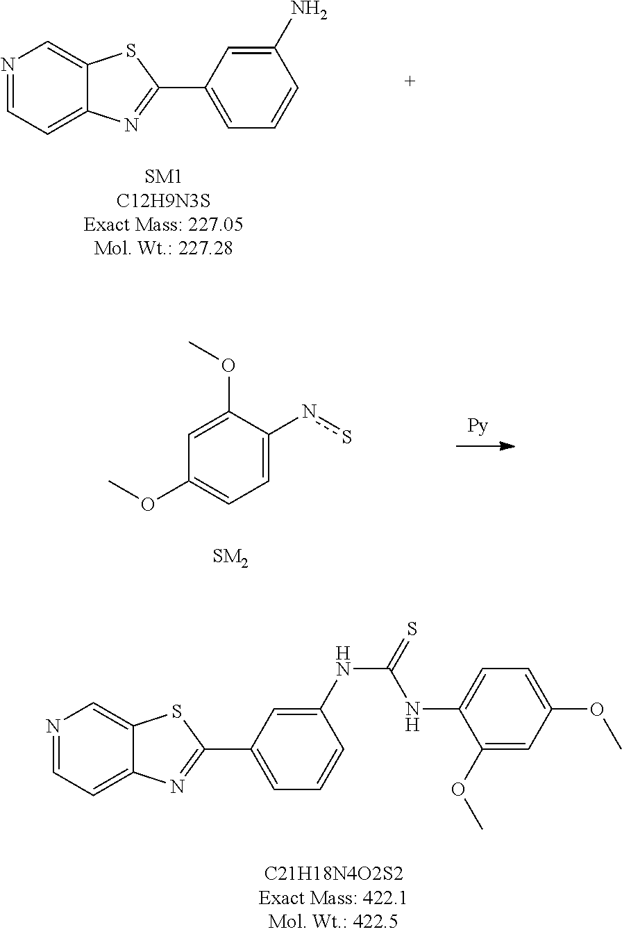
N1=CC=C2C(=C1)SC(C1=CC=CC(N)=C1)=N2.C1=C(ns)C(OC)=CC(OC)=C1.[SM2].N1=CC=C2C(=C1)SC(C1=CC=CC(NC(=S)NC3=CC=C(OC)C=C3OC)=C1)=N2
